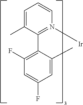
C1=CC=C(C)C(C2=C(F)C=C(F)C=C2C)=N1[Ir]
